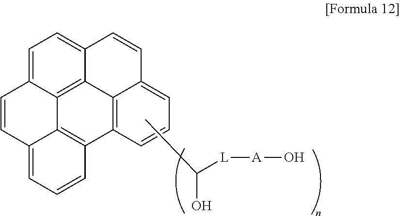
C1=C2C3=C4C(=C1)C=CC1=CC=CC(=C41)C1=C3C(=CC=C1)C=C2.C(O)(C)[L][A]O
